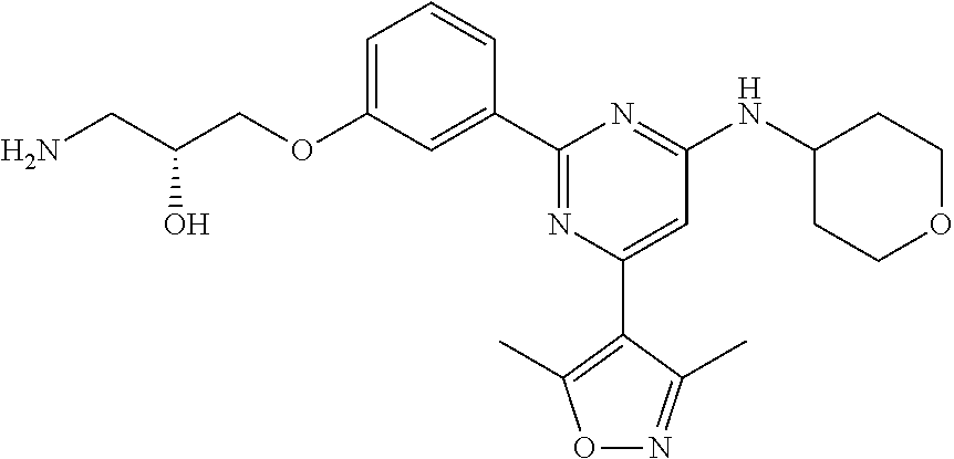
C1=C(OCC(CN)O)C=C(C2=NC(C3=C(C)ON=C3C)=CC(NC3CCOCC3)=N2)C=C1
